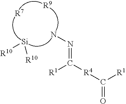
NN=C([R4]C(=O)[R1])[R1].[R7].[Si]([R10])[R10].[R9]
